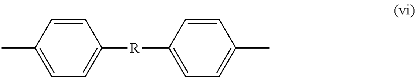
C1([R]C2=CC=C(C)C=C2)=CC=C(C)C=C1
